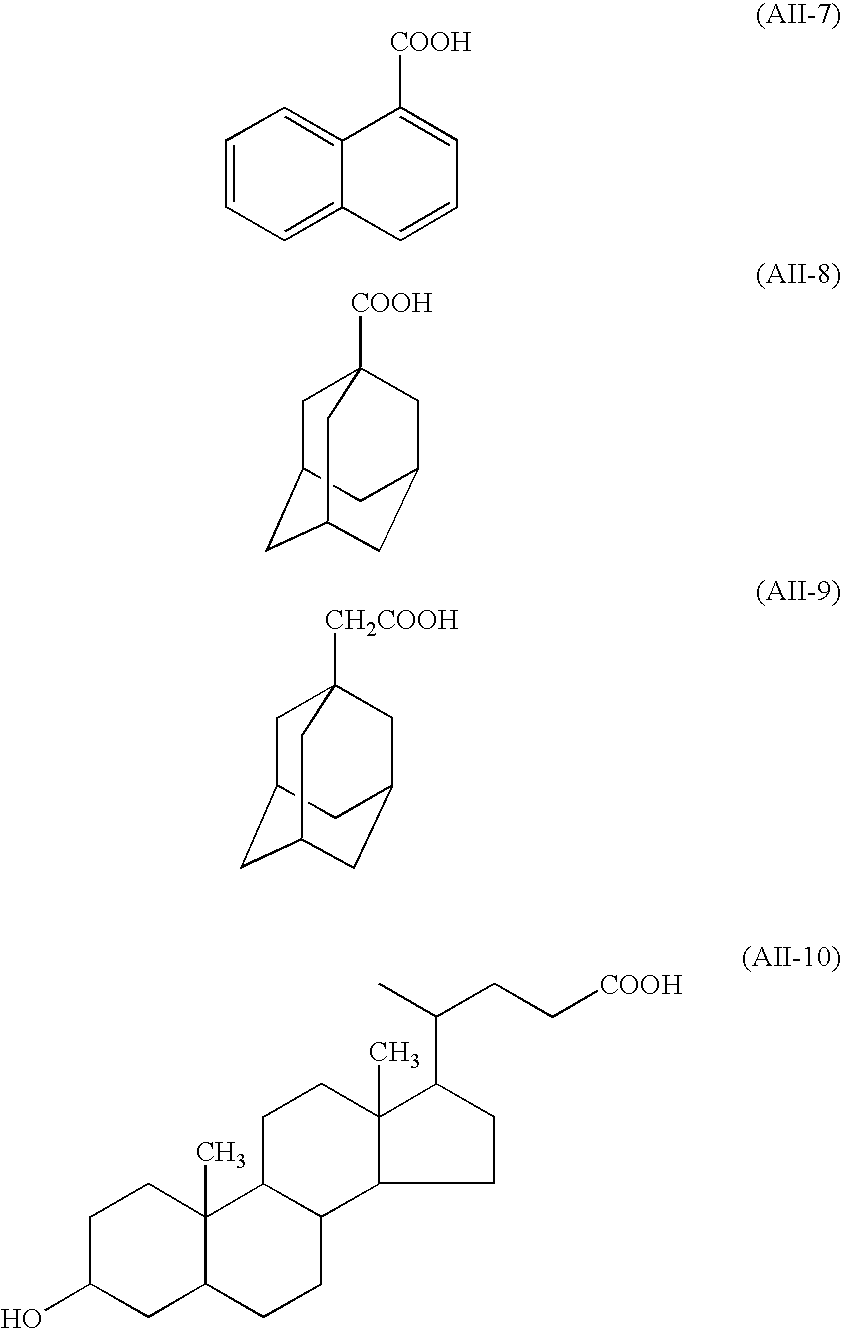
C1=CC=C2C(=C1)C([COOH])=CC=C2.C1C2CC3CC(CC1([COOH])C3)C2.C1C2CC3CC(CC1([CH2COOH])C3)C2.C1C(O)CC2C(C)(C1)C1C(CC2)C2C(C)(CC1)C(C(C)CC[COOH])CC2
